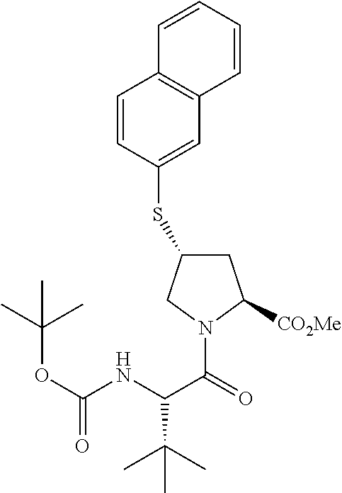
C1=CC=CC2=C1C=CC(SC1CC([CO2Me])N(C(=O)C(NC(OC(C)(C)C)=O)C(C)(C)C)C1)=C2
